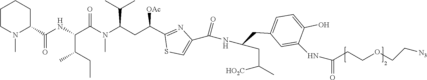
C1CN(C)C(C(NC(C(CC)C)C(N(C)C(C(C)C)CC(C2=NC(C(NC(CC3=CC=C(O)C(NC(CCOCC[N3])=O)=C3)CC([HO2C])C)=O)=CS2)[OAc])=O)=O)CC1
